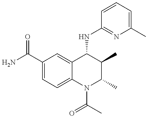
C1(C(=O)N)=CC=C2C(=C1)C(NC1=NC(C)=CC=C1)C(C)C(C)N2C(C)=O
